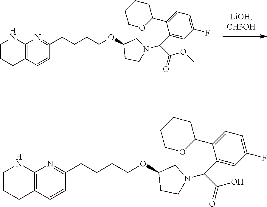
C12=C(C=CC(CCCCOC3CCN(C(C(=O)OC)C4=CC(F)=CC=C4C4CCCCO4)C3)=N1)CCCN2.C12=C(C=CC(CCCCOC3CCN(C(C(=O)O)C4=CC(F)=CC=C4C4CCCCO4)C3)=N1)CCCN2
